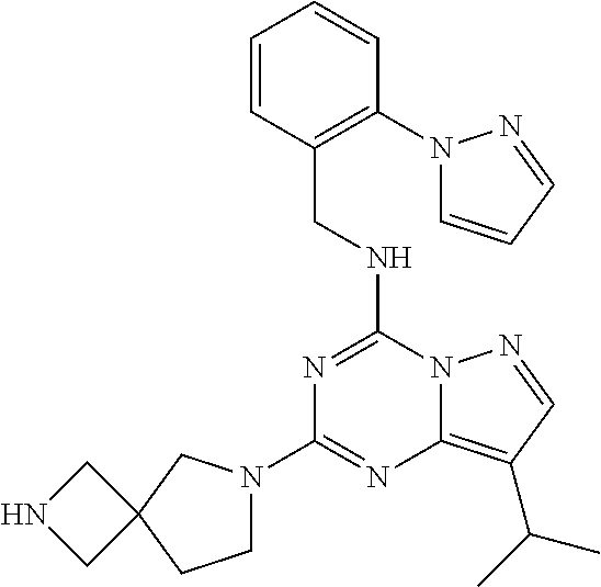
C1(N2CCC3(C2)CNC3)=NC2=C(C(C)C)C=NN2C(NCC2=C(N3C=CC=N3)C=CC=C2)=N1
